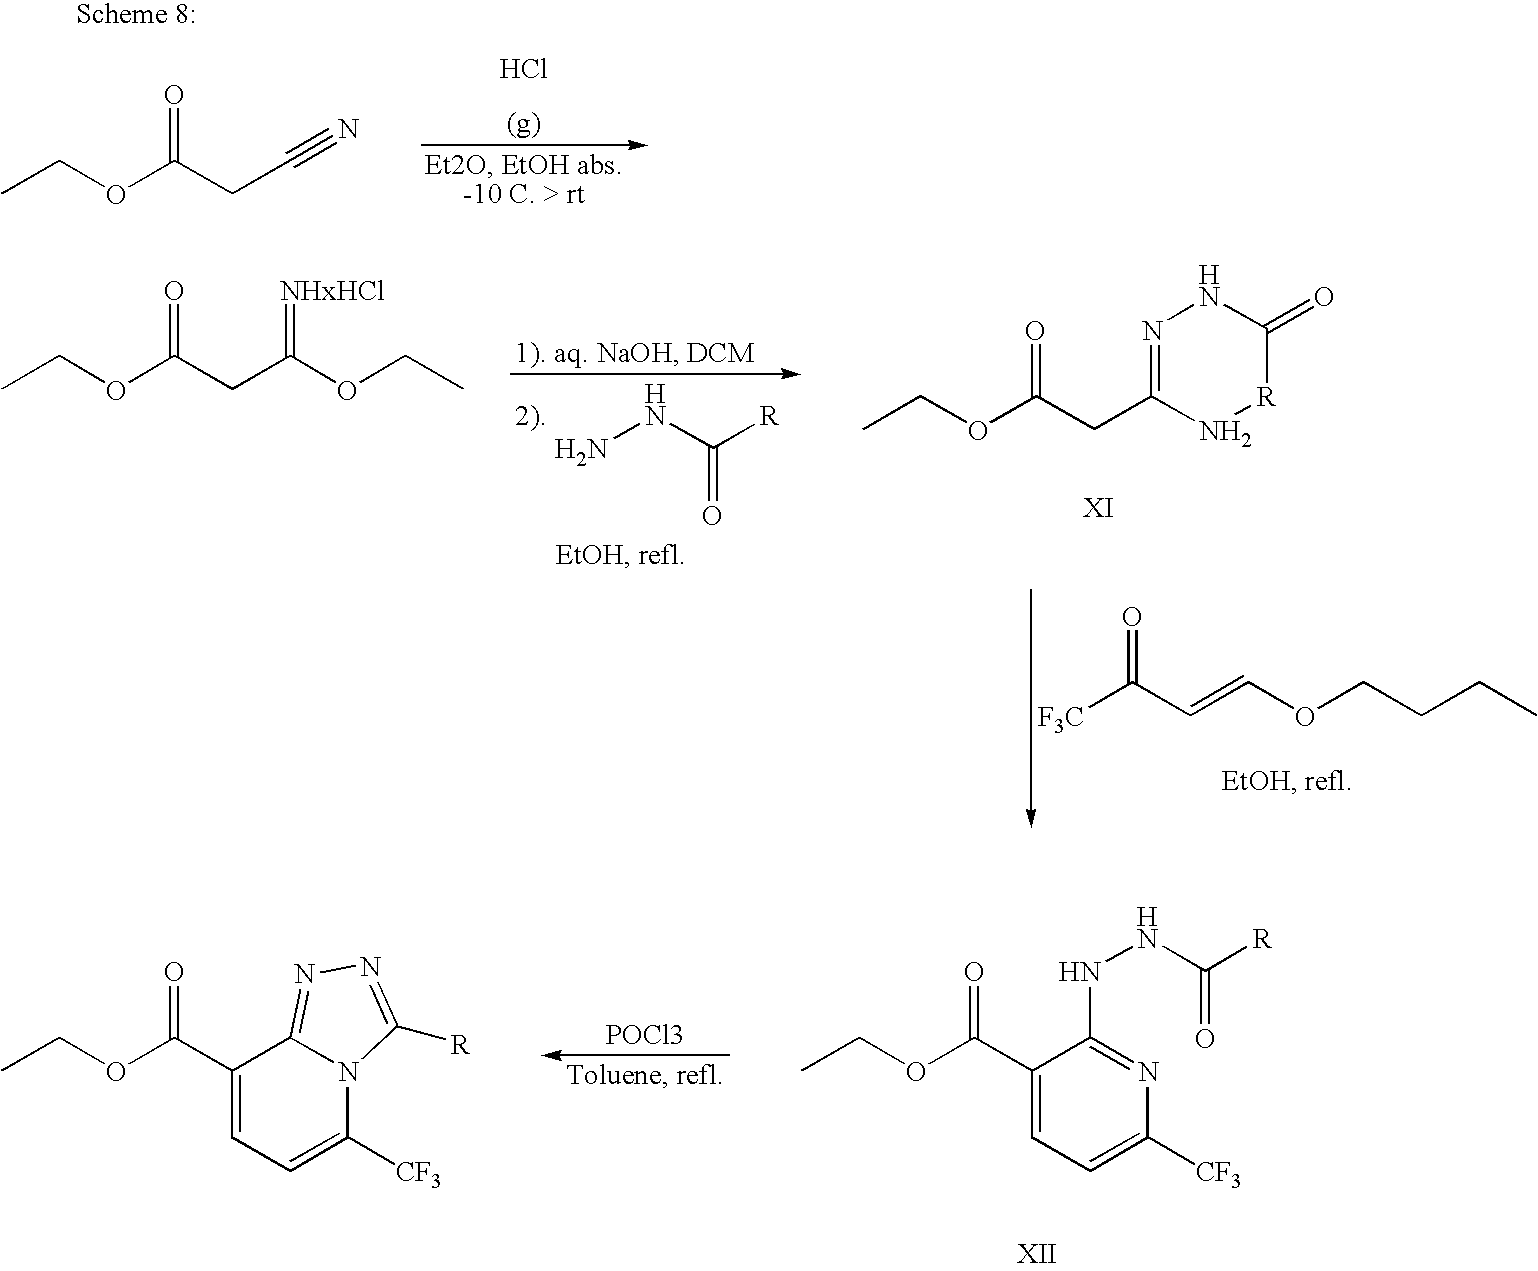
[F3C]C(C=COCCCC)=O.NNC([R])=O.C(C(OCC)=O)C1=NNC(=O)[R]N1.CCOC(CC(OCC)=[NHxHCl])=O.C1(C(OCC)=O)=CC=C([CF3])N=C1NNC(=O)[R].C1(C(OCC)=O)=CC=C([CF3])N2C1=NN=C2[R].[POCl3].CCOC(CC#N)=O.Cl
